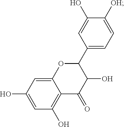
C12=CC(O)=CC(O)=C1C(=O)C(O)C(C1=CC=C([OH])C(O)=C1)O2
